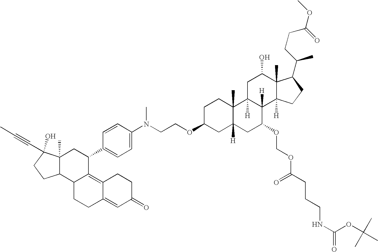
O(C(CCC(C)C1C2(C)C([H])(CC1)C1([H])C([H])(CC2O)C2(C)C([H])(CC1OCOC(CCCNC(=O)OC(C)(C)C)=O)CC(OCCN(C)C1=CC=C(C3CC4(C)C(C5C3=C3C(=CC(=O)CC3)CC5)CCC4(O)C#CC)C=C1)CC2)=O)C
